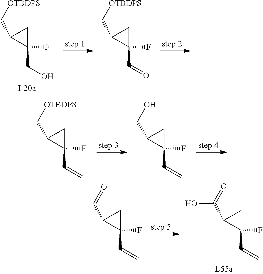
C1(F)(CO)CC1C[OTBDPS].C1(F)(C=O)CC1C[OTBDPS].C1(F)(C=C)CC1C[OTBDPS].C1(F)(C=C)CC1CO.C1(F)(C=C)CC1C=O.C1(F)(C=C)CC1C(=O)O
